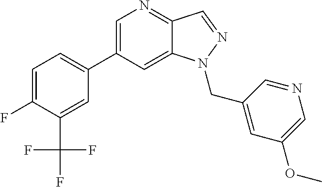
C1(C2=CC=C(F)C(C(F)(F)F)=C2)=CN=C2C(=C1)N(CC1=CC(OC)=CN=C1)N=C2
